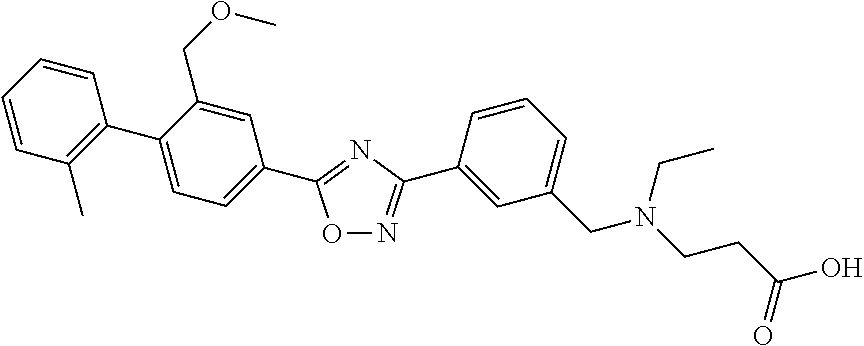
C1=CC(C)=C(C2=CC=C(C3=NC(C4=CC(CN(CCC(O)=O)CC)=CC=C4)=NO3)C=C2COC)C=C1
